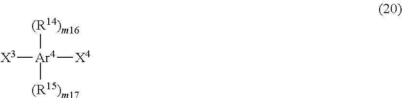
[X3][Ar4]([(R15)m17])([(R14)m16])[X4]
